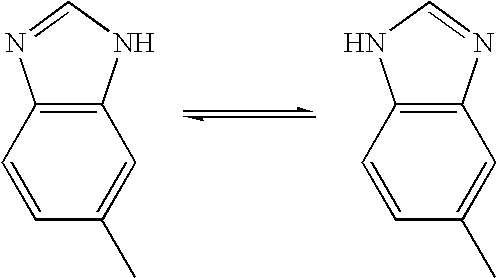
C1(C)=CC2=C(C=C1)N=CN2.C1(C)=CC2=C(C=C1)NC=N2
